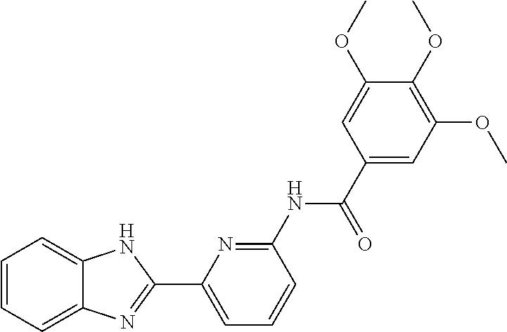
N1=C(NC(=O)C2=CC(OC)=C(OC)C(OC)=C2)C=CC=C1C1=NC2=CC=CC=C2N1
